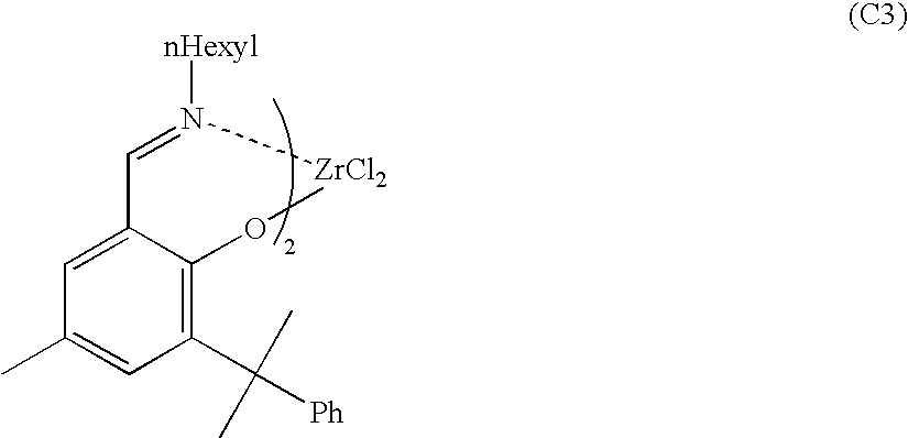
C1=N([nHexyl])[ZrCl2]OC2=C(C(C)(C)[Ph])C=C(C)C=C12
